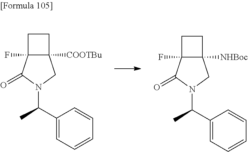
C12([COOTBu])C(F)(C(=O)N(C(C3=CC=CC=C3)C)C1)CC2.C12([NHBoc])C(F)(C(=O)N(C(C3=CC=CC=C3)C)C1)CC2
